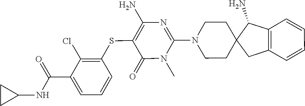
N1(C)C(N2CCC3(C(N)C4=C(C=CC=C4)C3)CC2)=NC(N)=C(SC2=C(Cl)C(C(=O)NC3CC3)=CC=C2)C1=O
